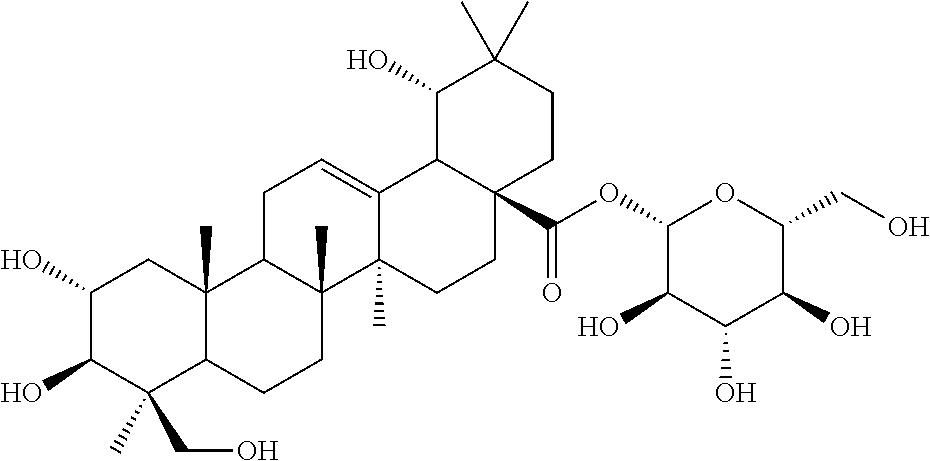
C1(O)C(O)C(C)(CO)C2C(C)(C1)C1C(C)(CC2)C2(C)C(=CC1)C1C(C(OC3C(O)C(O)C(O)C(CO)O3)=O)(CC2)CCC(C)(C)C1O
